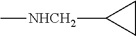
C1CC1[NHCH2]C
